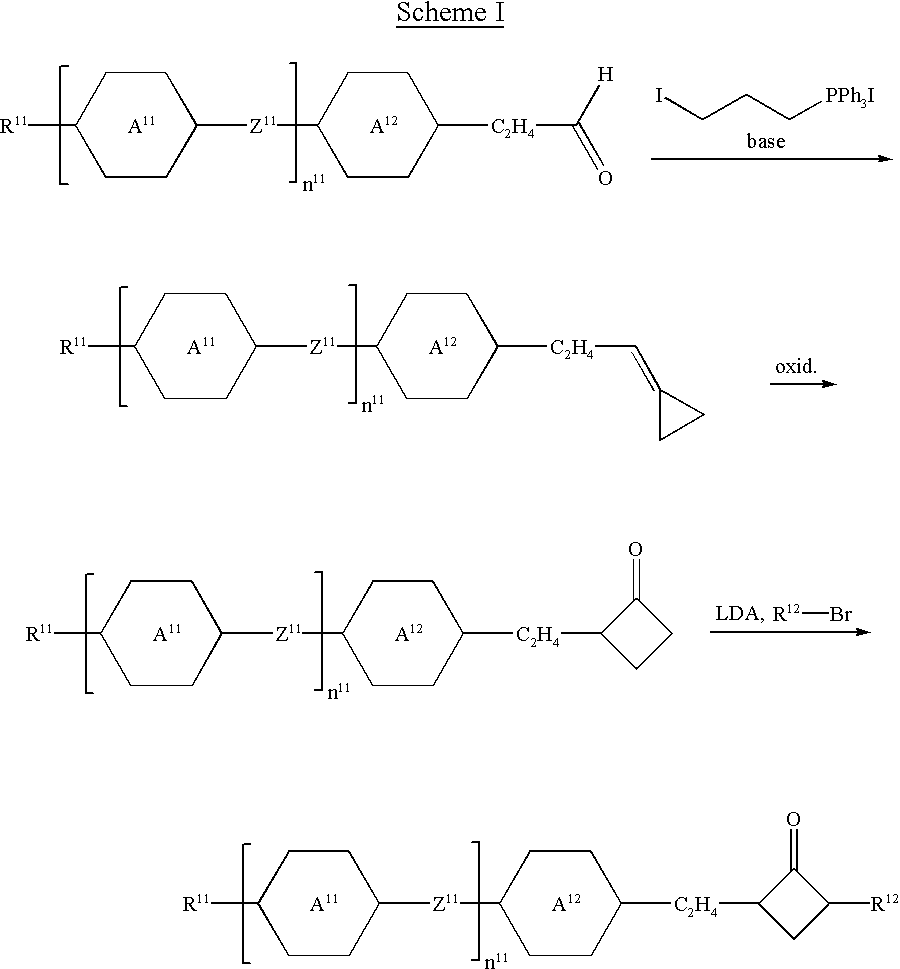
C1CC([Z11]C2CCC([C2H4]C3CC([R12])C3=O)CC2)CCC1[R11].[A11].[A12].C1CC([Z11]C2CCC([C2H4]C(=O)[H])CC2)CCC1[R11].[A11].[A12].ICCC[PPh3I].C1CC([Z11]C2CCC([C2H4]C=C3CC3)CC2)CCC1[R11].[A11].[A12].C1CC([Z11]C2CCC([C2H4]C3CCC3=O)CC2)CCC1[R11].[A11].[A12].[R12]Br
